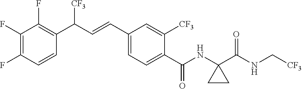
C1(F)=C(F)C=CC(C(C=CC2=CC=C(C(NC3(C(NC[CF3])=O)CC3)=O)C([CF3])=C2)[CF3])=C1F
